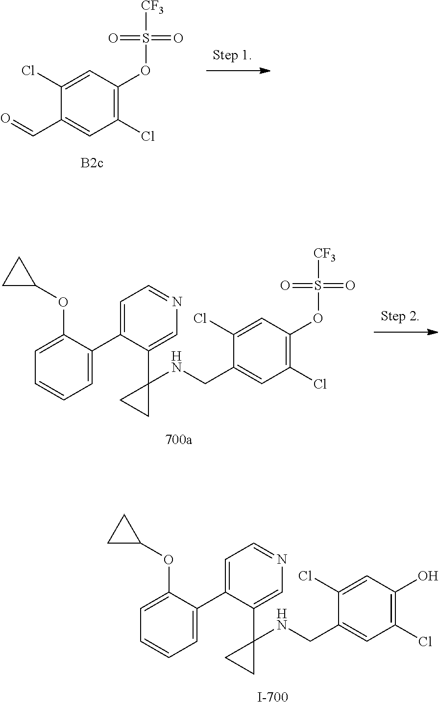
C1(NCC2=CC(Cl)=C(O)C=C2Cl)(C2=CN=CC=C2C2=CC=CC=C2OC2CC2)CC1.C1(NCC2=CC(Cl)=C(OS([CF3])(=O)=O)C=C2Cl)(C2=CN=CC=C2C2=CC=CC=C2OC2CC2)CC1.O=CC1=CC(Cl)=C(OS([CF3])(=O)=O)C=C1Cl
